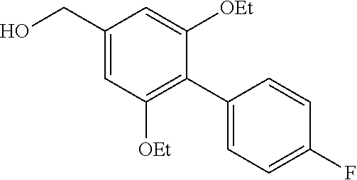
C1(CO)=CC([OEt])=C(C2=CC=C(F)C=C2)C([OEt])=C1
